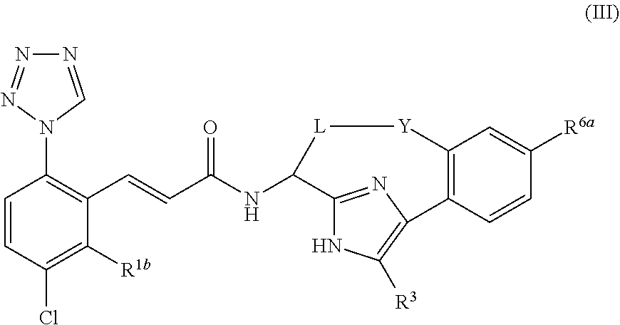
C1=CC(Cl)=C([R1b])C(C=CC(NC2C3=NC(=C([R3])N3)C3=C(C=C([R6a])C=C3)[Y][L]2)=O)=C1N1C=NN=N1
